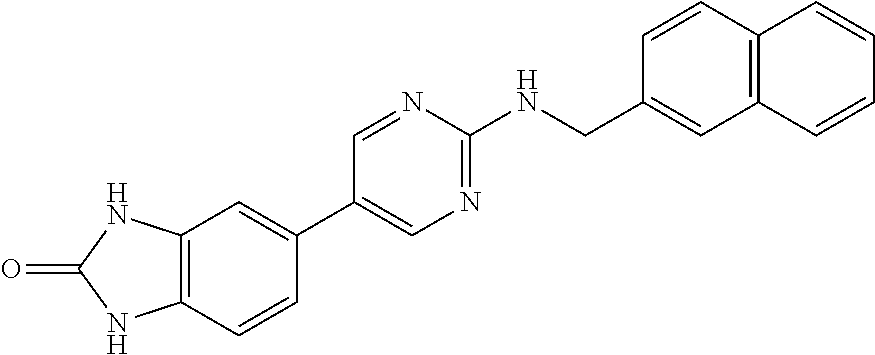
C12=C(C=CC(C3=CN=C(NCC4=CC5=C(C=C4)C=CC=C5)N=C3)=C1)NC(=O)N2
